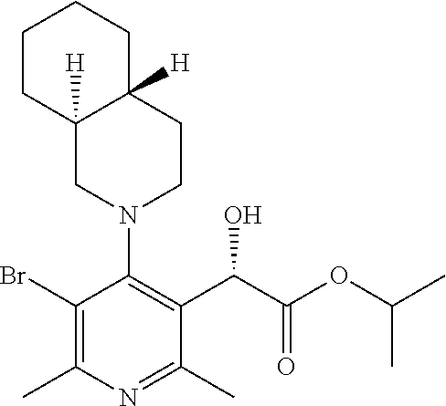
BrC1=C(C)N=C(C)C(C(O)C(=O)OC(C)C)=C1N1CCC2([H])C([H])(C1)CCCC2
